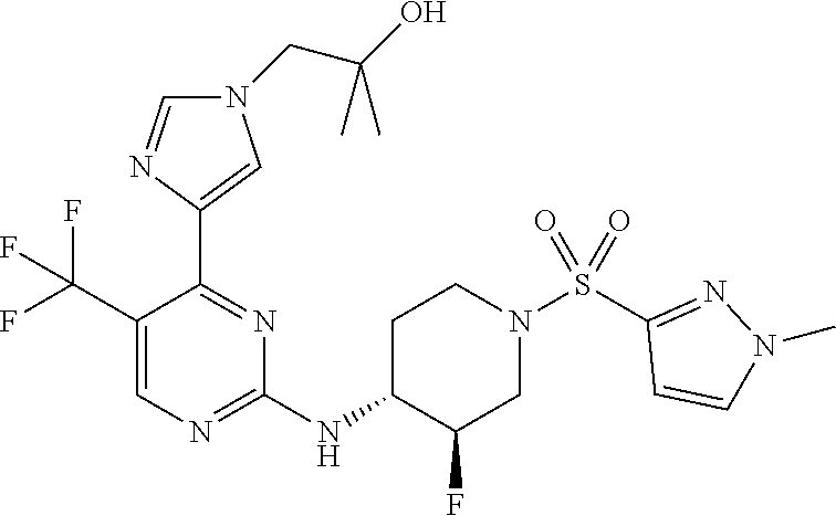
C1(C(F)(F)F)=CN=C(NC2C(F)CN(S(C3=NN(C)C=C3)(=O)=O)CC2)N=C1C1=CN(CC(O)(C)C)C=N1
